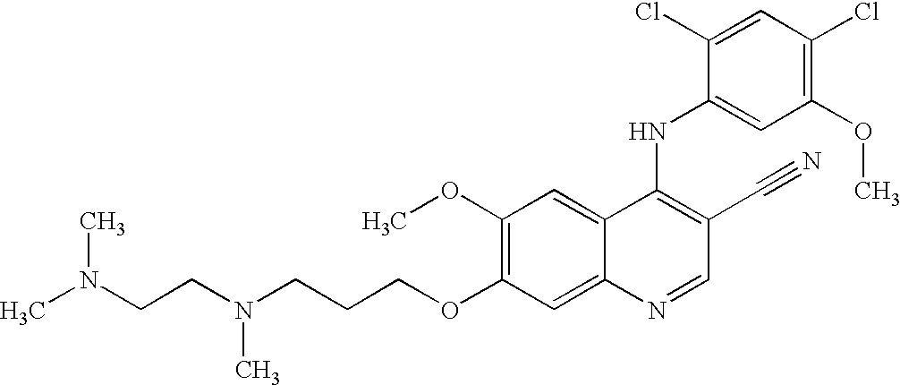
C(CCOC1=C(OC)C=C2C(=C1)N=CC(C#N)=C2NC1=CC(OC)=C(Cl)C=C1Cl)N(CCN(C)C)C
